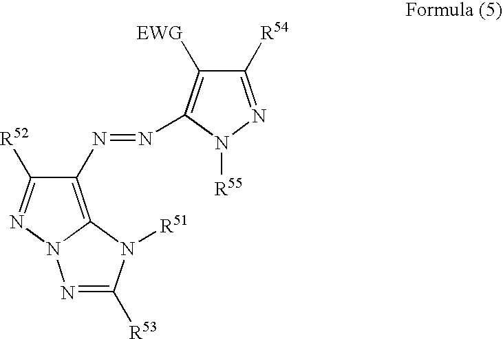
C1(N=NC2=C([EWG])C([R54])=NN2[R55])=C2N(N=C1[R52])N=C([R53])N2[R51]
